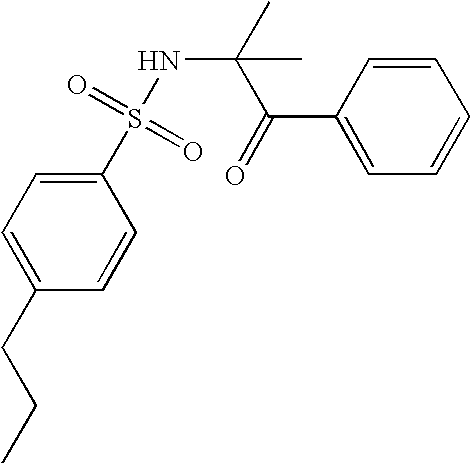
C1=CC=C(C(=O)C(NS(C2=CC=C(CCC)C=C2)(=O)=O)(C)C)C=C1
